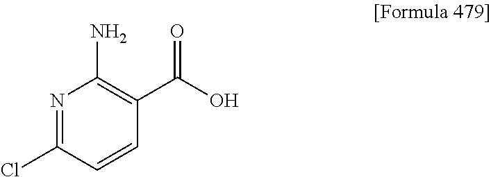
N1=C(Cl)C=CC(C(O)=O)=C1N
